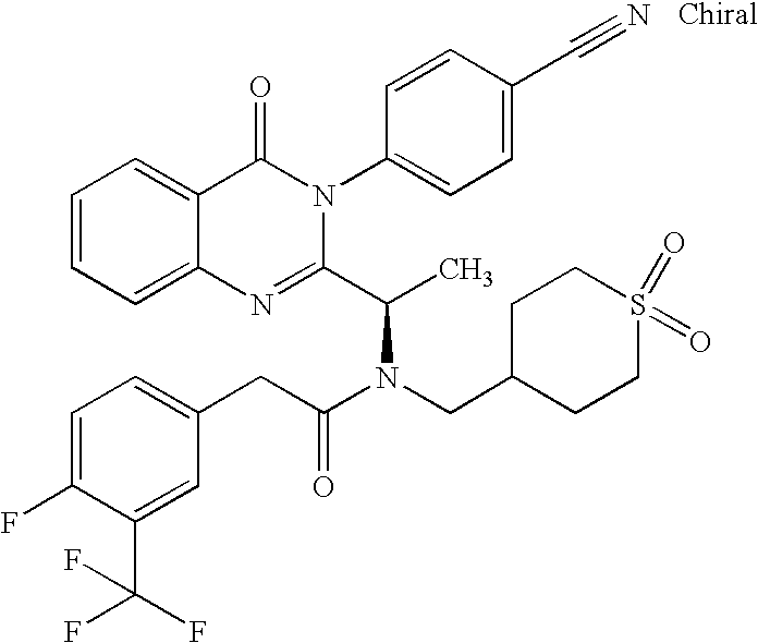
C12=CC=CC=C1C(=O)N(C1=CC=C(C#N)C=C1)C(C(C)N(CC1CCS(=O)(=O)CC1)C(CC1=CC=C(F)C(C(F)(F)F)=C1)=O)=N2
